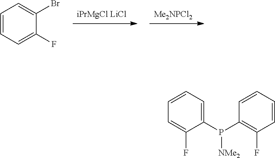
[iPrMgCl LiCl].[Me2NPCl2].C1=CC=C(F)C(Br)=C1.C1(P(C2=C(F)C=CC=C2)[NMe2])=CC=CC=C1F
